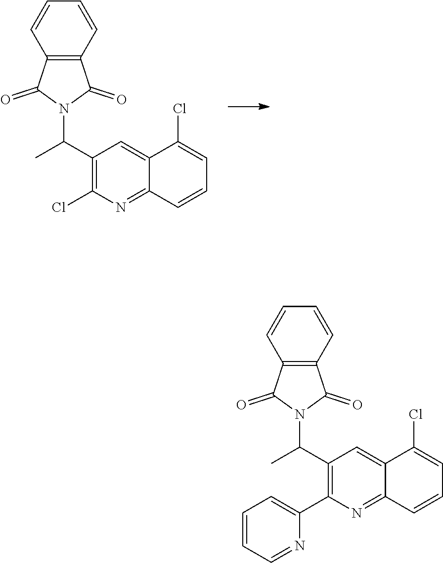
C1(C(C)N2C(=O)C3=C(C2=O)C=CC=C3)=C(Cl)N=C2C(=C1)C(Cl)=CC=C2.C1(C(C)N2C(=O)C3=C(C2=O)C=CC=C3)=C(C2=CC=CC=N2)N=C2C(=C1)C(Cl)=CC=C2
